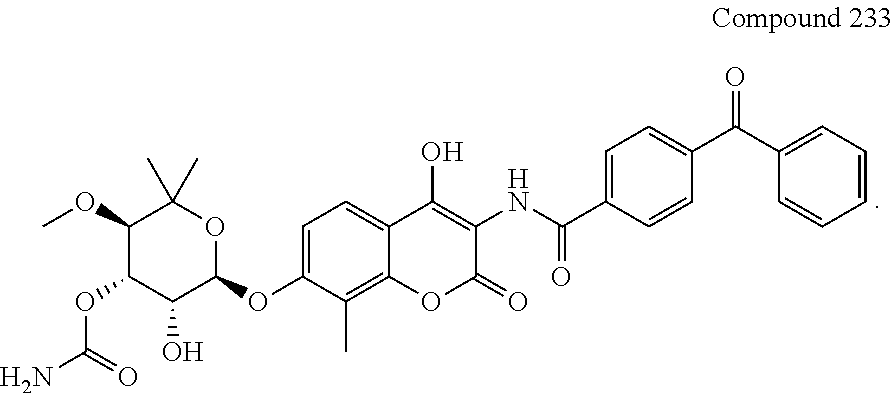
C1(OC)C(OC(N)=O)C(O)C(OC2=CC=C3C(=C2C)OC(=O)C(NC(=O)C2=CC=C(C(C4=CC=CC=C4)=O)C=C2)=C3O)OC1(C)C
